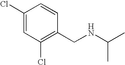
C1(Cl)=C(CNC(C)C)C=CC(Cl)=C1
